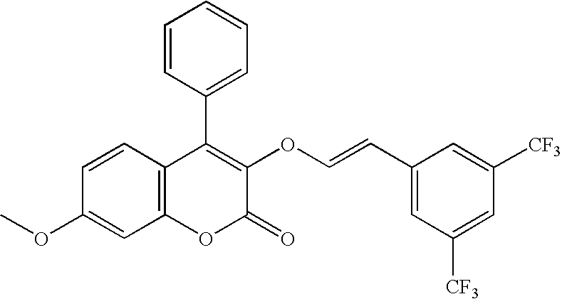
C1=CC2=C(C=C1OC)OC(=O)C(OC=CC1=CC([CF3])=CC([CF3])=C1)=C2C1=CC=CC=C1
